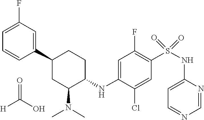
C1=NC(NS(=O)(=O)C2=C(F)C=C(NC3CCC(C4=CC(F)=CC=C4)CC3N(C)C)C(Cl)=C2)=CC=N1.O=C(O)[H]
